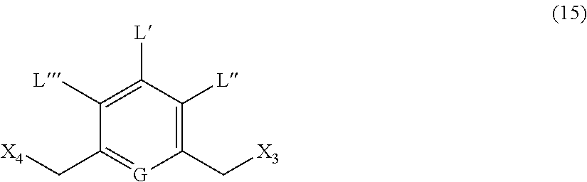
C1(C[X3])=C([L])C([L])=C([L])C(C[X4])=[G]1
